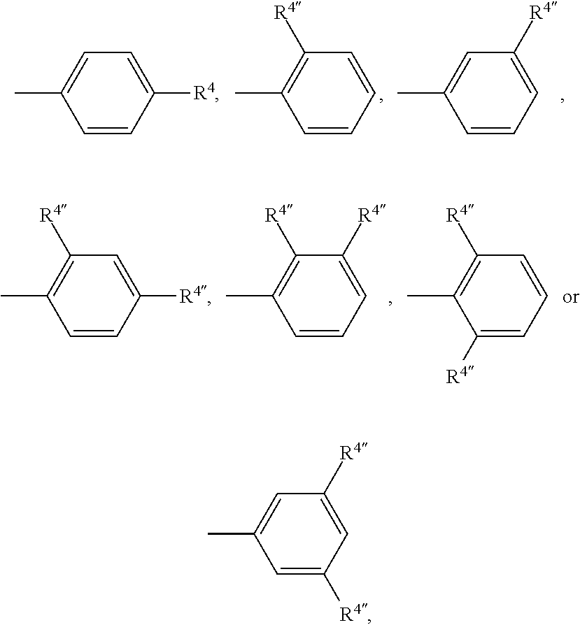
C1=CC([R4])=CC=C1C.C1=CC=CC([R4])=C1C.C1=CC=C([R4])C=C1C.C1=CC([R4])=CC([R4])=C1C.C1=CC=C([R4])C([R4])=C1C.C1([R4])=CC=CC([R4])=C1C.C1=C([R4])C=C([R4])C=C1C
